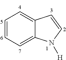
C1=CC=C2C(=C1)C=CN2[H]
